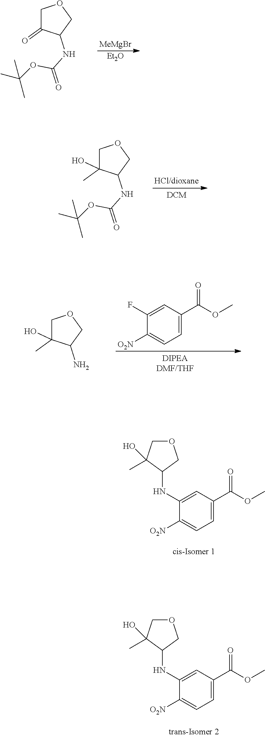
[MeMgBr].[Et2O].CC(C)(OC(NC1C(=O)COC1)=O)C.CC(C)(OC(NC1C(C)(O)COC1)=O)C.C1([O2N])=CC=C(C(=O)OC)C=C1F.CC1(O)C(N)COC1.O(C)C(C1=CC=C([O2N])C(NC2C(C)(O)COC2)=C1)=O.O(C)C(C1=CC=C([O2N])C(NC2C(C)(O)COC2)=C1)=O
